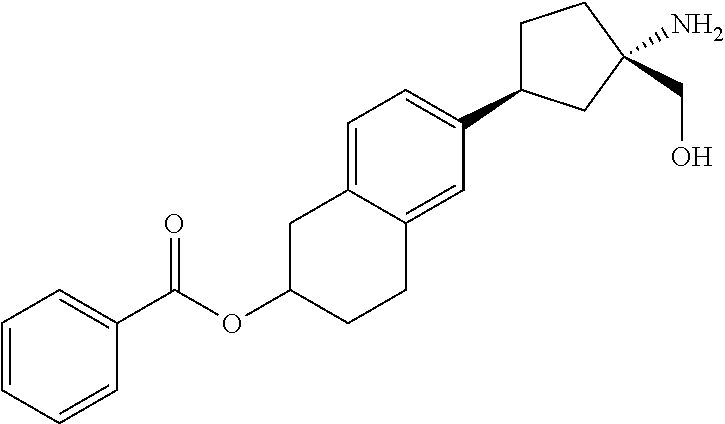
C(OC1CCC2=CC(C3CCC(N)(CO)C3)=CC=C2C1)(C1=CC=CC=C1)=O
